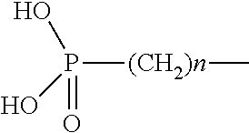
P([(CH2)n]C)(=O)(O)O
